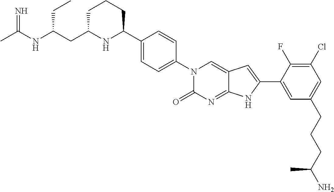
C1C(CC(NC(C)=N)CC)NC(C2=CC=C(N3C(=O)N=C4C(=C3)C=C(C3=CC(CCCC(N)C)=CC(Cl)=C3F)N4)C=C2)CC1
